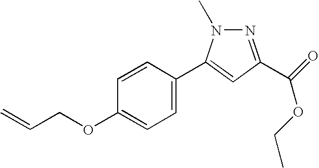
C=CCOC1=CC=C(C2=CC(C(=O)OCC)=NN2C)C=C1
